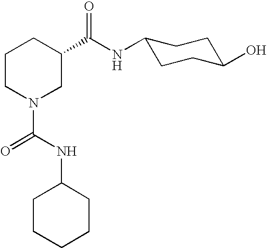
C1CN(C(=O)NC2CCCCC2)CC(C(NC2CCC(O)CC2)=O)C1
